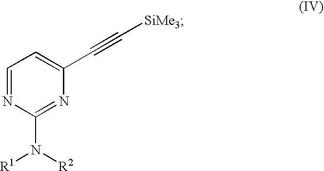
C1=NC(N([R1])[R2])=NC(C#C[SiMe3])=C1
